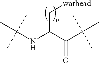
C(NC(C[warhead])C(=O)C(C)(C)C)(C)(C)C
